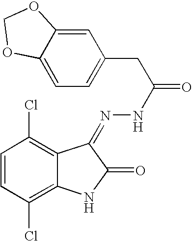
C1=CC(Cl)=C2C(=C1Cl)C(=NNC(=O)CC1=CC=C3C(=C1)OCO3)C(=O)N2
